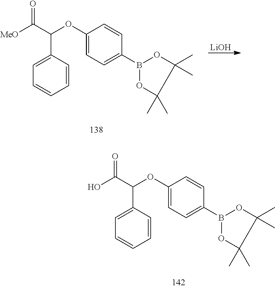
C1=CC(C(OC2=CC=C(B3OC(C)(C)C(C)(C)O3)C=C2)C([MeO])=O)=CC=C1.[LiOH].C1=CC(C(OC2=CC=C(B3OC(C)(C)C(C)(C)O3)C=C2)C(O)=O)=CC=C1
